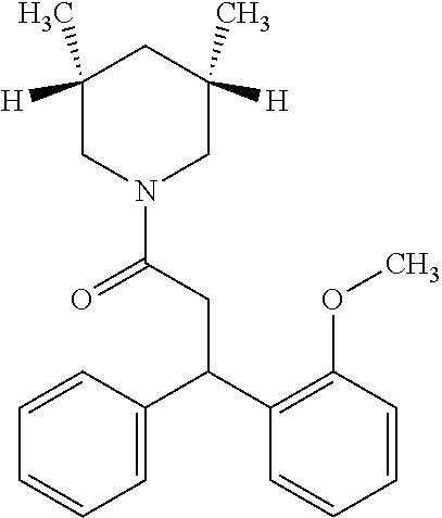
C1=CC(C(C2=C(OC)C=CC=C2)CC(N2CC([H])(C)CC([H])(C)C2)=O)=CC=C1
